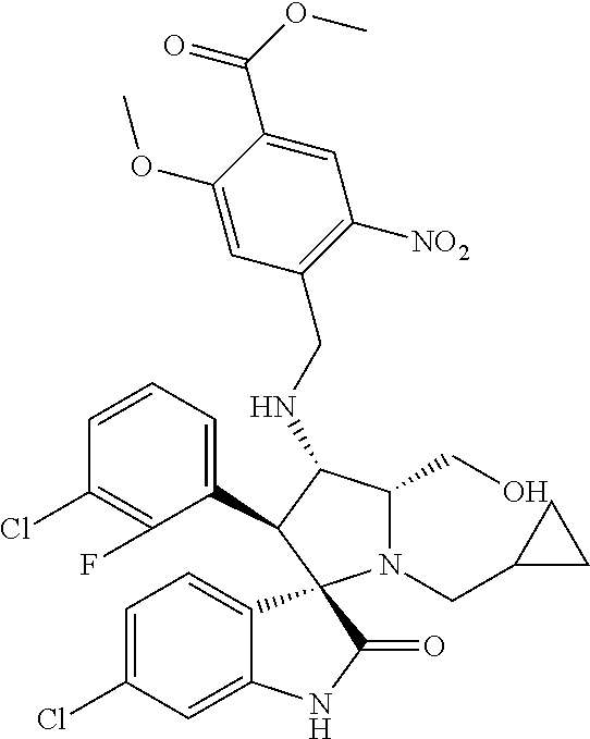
C1(Cl)=C(F)C(C2C(NCC3=C([NO2])C=C(C(OC)=O)C(OC)=C3)C(CO)N(CC3CC3)C23C2=CC=C(Cl)C=C2NC3=O)=CC=C1
